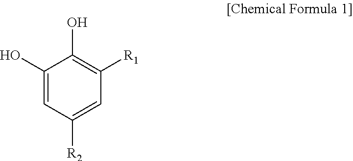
C1(O)=CC([R2])=CC([R1])=C1O
